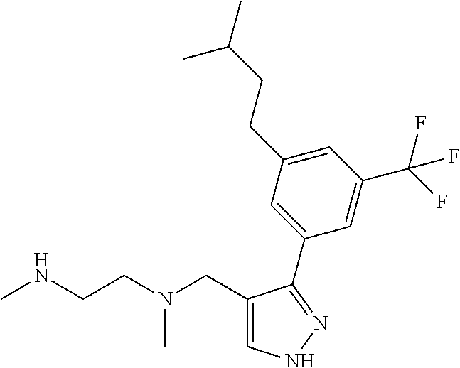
C1(CN(CCNC)C)=CNN=C1C1=CC(CCC(C)C)=CC(C(F)(F)F)=C1
